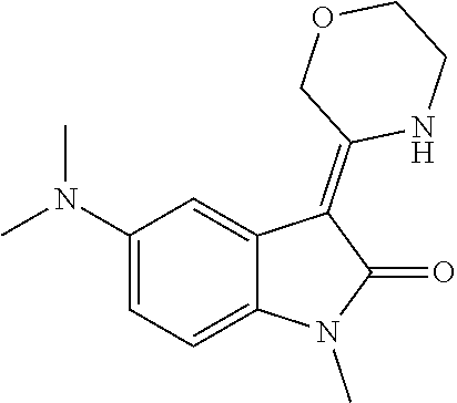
N(C1=CC=C2C(=C1)C(=C1NCCOC1)C(=O)N2C)(C)C
